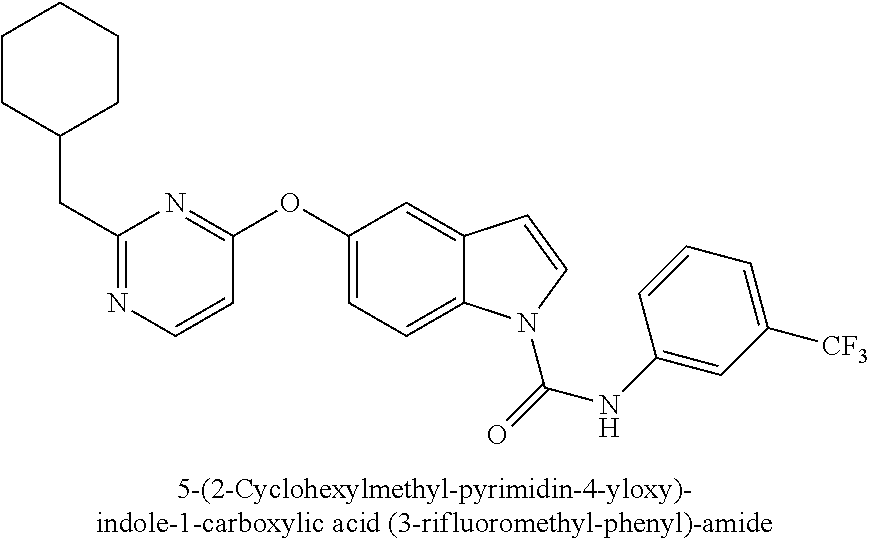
C1(CC2CCCCC2)=NC=CC(OC2=CC=C3C(=C2)C=CN3C(=O)NC2=CC([CF3])=CC=C2)=N1
